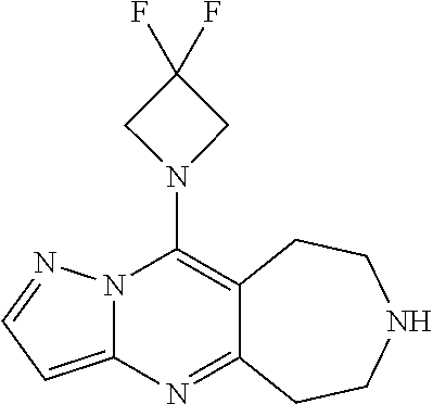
N12C(=CC=N1)N=C1C(=C2N2CC(F)(F)C2)CCNCC1
